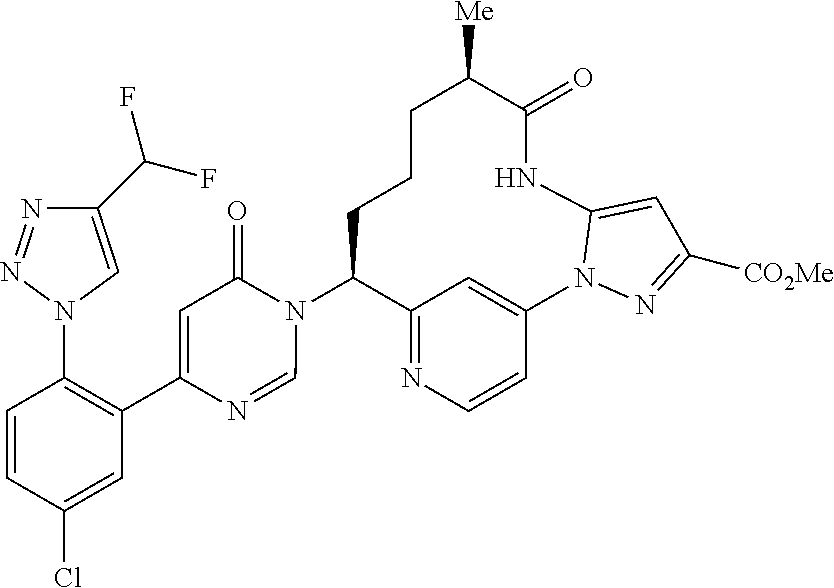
C12=NC=CC(=C1)N1N=C([CO2Me])C=C1NC(=O)C([Me])CCCC2N1C(=O)C=C(C2=C(N3C=C(C(F)F)N=N3)C=CC(Cl)=C2)N=C1
